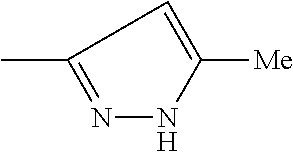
CC1=NNC([Me])=C1
